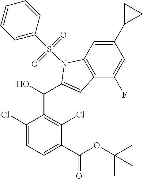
C1(C(OC(C)(C)C)=O)=CC=C(Cl)C(C(C2=CC3=C(C=C(C4CC4)C=C3F)N2S(C2=CC=CC=C2)(=O)=O)O)=C1Cl
